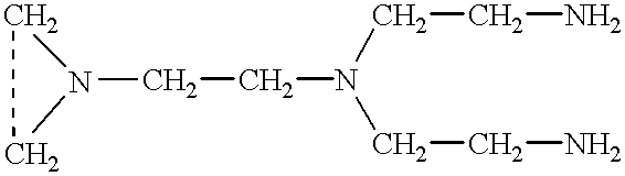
N1(CCN(CCN)CCN)CC1
